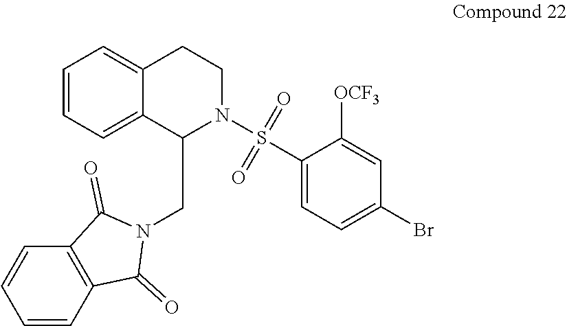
C1=CC=C2C(=C1)CCN(S(=O)(=O)C1=CC=C(Br)C=C1[OCF3])C2CN1C(=O)C2=C(C=CC=C2)C1=O
